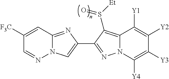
N12C(=NC(C3=NN4C(=C3S([Et])=O)C([Y1])=C([Y2])C([Y3])=C4[Y4])=C1)C=C([F3C])C=N2
